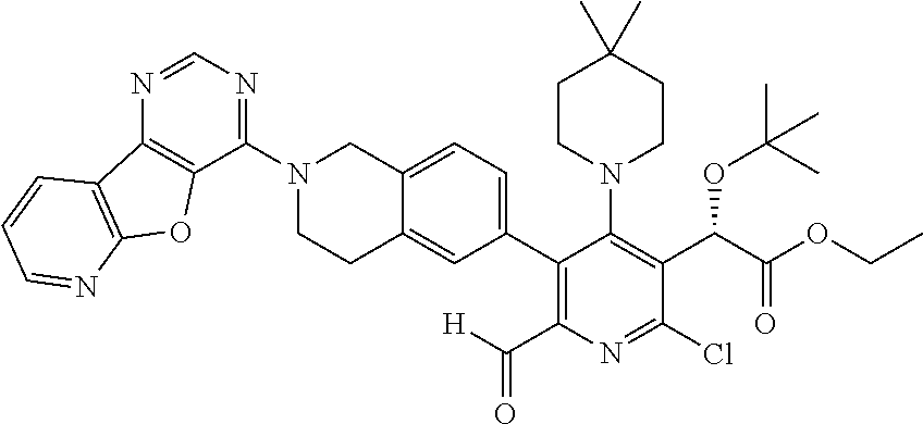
C1(N2CCC3=CC(C4=C(C(=O)[H])N=C(Cl)C(C(C(OCC)=O)OC(C)(C)C)=C4N4CCC(C)(C)CC4)=CC=C3C2)=NC=NC2=C1OC1=C2C=CC=N1
